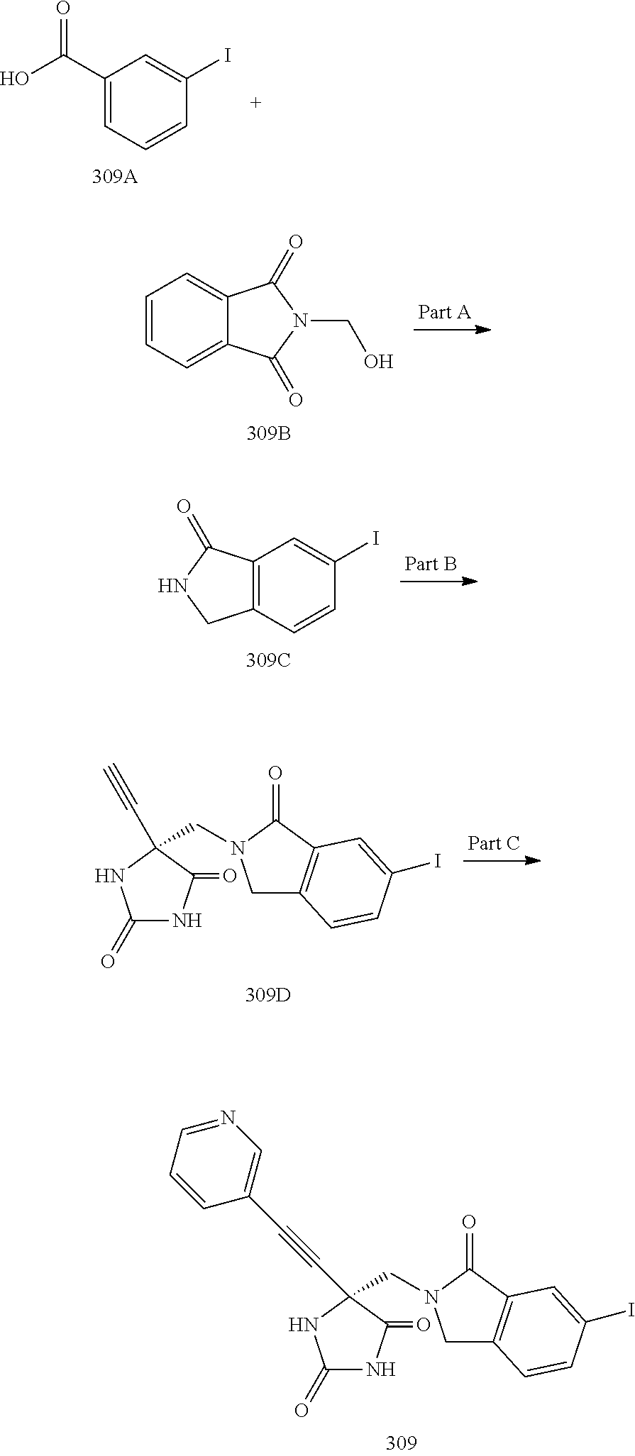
C1(C(O)=O)=CC=CC(I)=C1.O=C1C2=CC=CC=C2C(=O)N1CO.C12=C(C=CC(I)=C1)CNC2=O.C1(=O)NC(=O)C(C#C)(CN2CC3=C(C2=O)C=C(I)C=C3)N1.C1(=O)NC(=O)C(CN2CC3=C(C2=O)C=C(I)C=C3)(C#CC2=CN=CC=C2)N1
